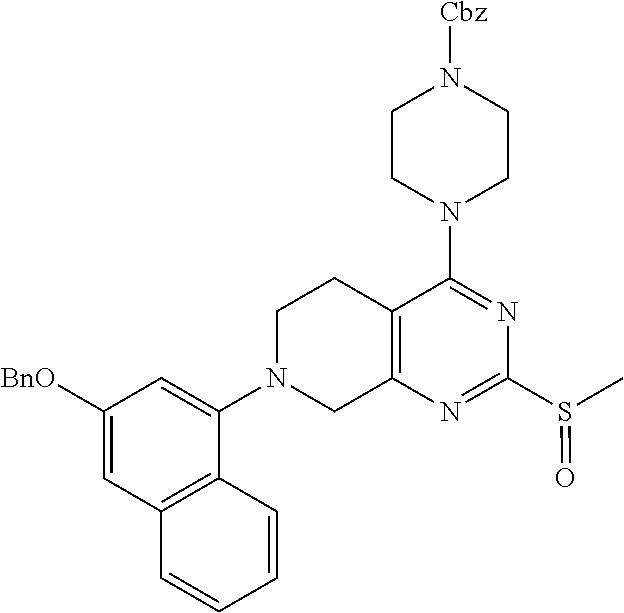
C12=C(N=C(S(C)=O)N=C1N1CCN([Cbz])CC1)CN(C1=CC([BnO])=CC3=C1C=CC=C3)CC2
